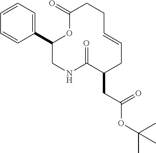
C1=CC=CC(C2OC(=O)CCC=CCC(CC(=O)OC(C)(C)C)C(=O)NC2)=C1
